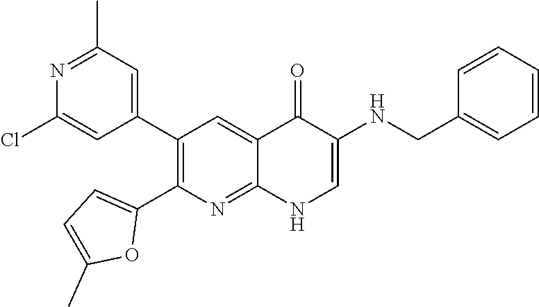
N1=C(C)C=C(C2=C(C3=CC=C(C)O3)N=C3C(=C2)C(=O)C(NCC2=CC=CC=C2)=CN3)C=C1Cl
